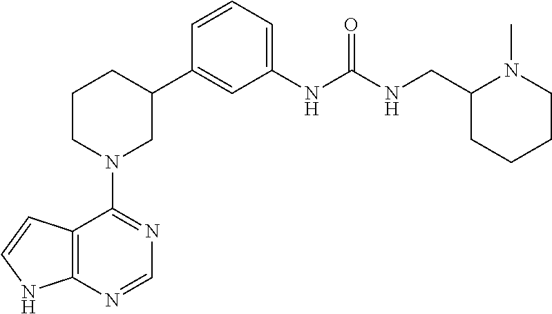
C12=C(NC=C1)N=CN=C2N1CC(C2=CC(NC(NCC3CCCCN3C)=O)=CC=C2)CCC1
